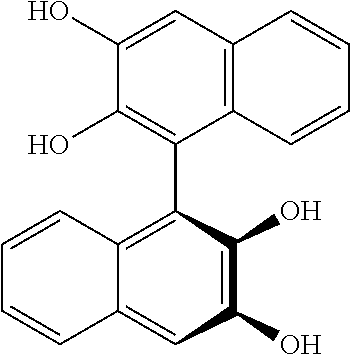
C12=C(C=C(O)C(O)=C1C1=C3C(=CC(O)=C1O)C=CC=C3)C=CC=C2
